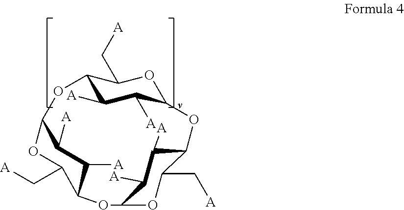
C12C([A])C([A])C(OC1C[A])OC1C([A])C([A])C(OC1C[A])OC1C(C[A])OC(O2)C([A])C1[A]
